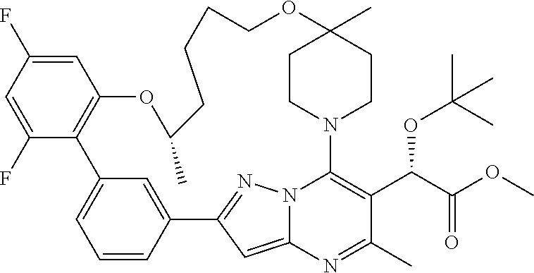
C1=C(F)C=C(F)C2=C1OC(C)CCCCOC1(C)CCN(C3=C(C(C(=O)OC)OC(C)(C)C)C(C)=NC4=CC(=NN43)C3=CC2=CC=C3)CC1
